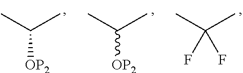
CC(C)[OP2].CC(C)[OP2].CC(C)(F)F
